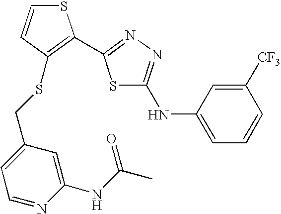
C1=CC([CF3])=CC(NC2=NN=C(C3=C(SCC4=CC=NC(NC(=O)C)=C4)C=CS3)S2)=C1
